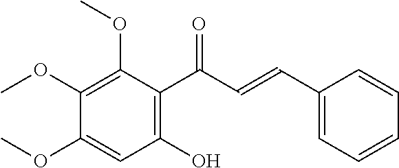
C1(O)=C(C(C=CC2=CC=CC=C2)=O)C(OC)=C(OC)C(OC)=C1
